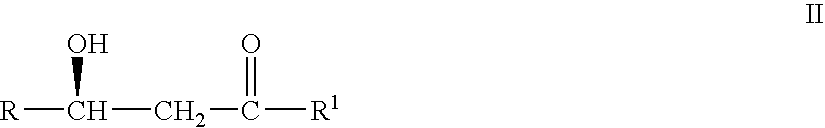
[R]C(CC([R1])=O)O
